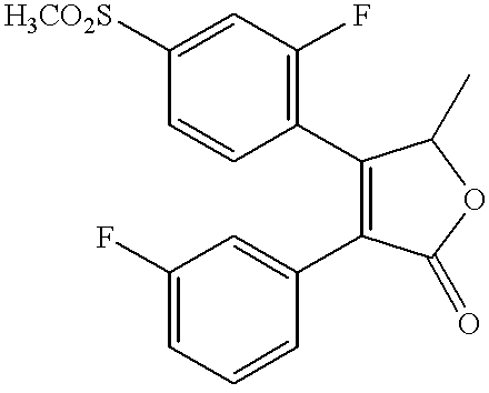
C1=CC([H3CO2S])=CC(F)=C1C1=C(C2=CC(F)=CC=C2)C(=O)OC1C
